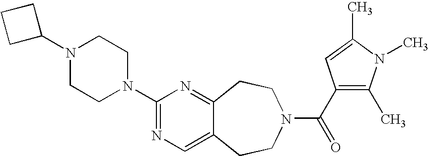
C1C(N2CCN(C3=NC=C4C(=N3)CCN(C(=O)C3=C(C)N(C)C(C)=C3)CC4)CC2)CC1
